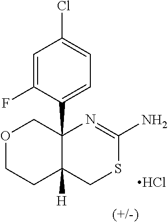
C1=C(F)C(C23COCCC2([H])CSC(N)=N3)=CC=C1Cl.Cl
